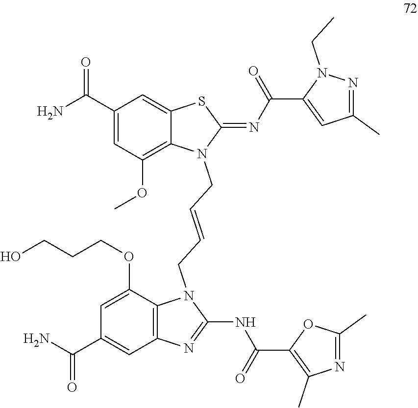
C1(C(=O)N)=CC(OC)=C2C(=C1)SC(=NC(C1=CC(C)=NN1CC)=O)N2CC=CCN1C2=C(C=C(C(=O)N)C=C2OCCCO)N=C1NC(=O)C1=C(C)N=C(C)O1
